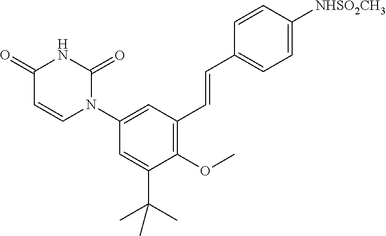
C1(C=CC2=C(OC)C(C(C)(C)C)=CC(N3C(=O)NC(=O)C=C3)=C2)=CC=C([NHSO2CH3])C=C1
